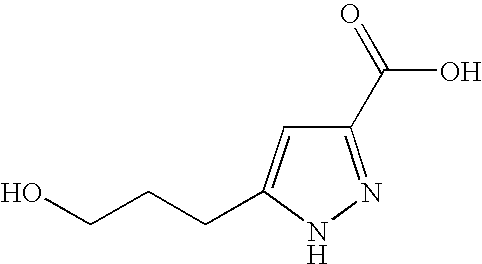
C1(C(=O)O)=NNC(CCCO)=C1
